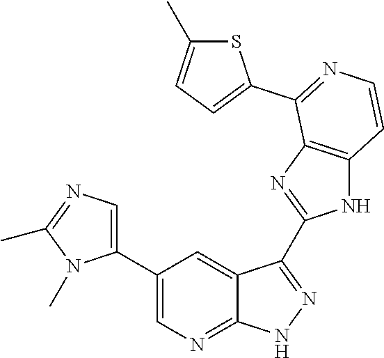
C1(C2=CN=C3C(=C2)C(C2=NC4=C(N2)C=CN=C4C2=CC=C(C)S2)=N[N H]3)=CN=C(C)N1C
